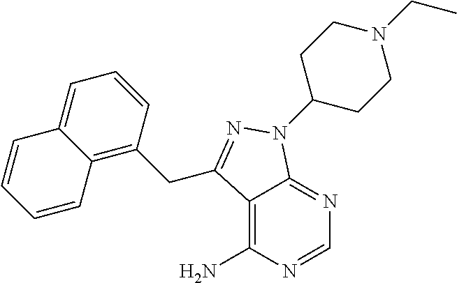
C12=C(N)N=CN=C1N(C1CCN(CC)CC1)N=C2CC1=C2C(=CC=C1)C=CC=C2
